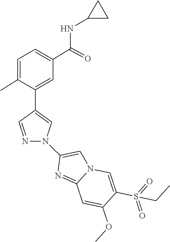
C1=C(N2C=C(C3=CC(C(NC4CC4)=O)=CC=C3C)C=N2)N=C2N1C=C(S(=O)(=O)CC)C(OC)=C2
